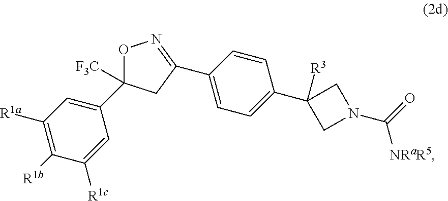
O1C([F3C])(C2=CC([R1a])=C([R1b])C([R1c])=C2)CC(C2=CC=C(C3([R3])CN(C(=O)[NRaR5])C3)C=C2)=N1
